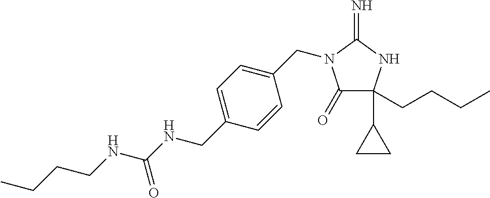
C1(=O)C(CCCC)(C2CC2)NC(=N)N1CC1=CC=C(CNC(NCCCC)=O)C=C1
